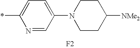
N1=CC(N2CCC([NMe2])CC2)=CC=C1*.[F2]
